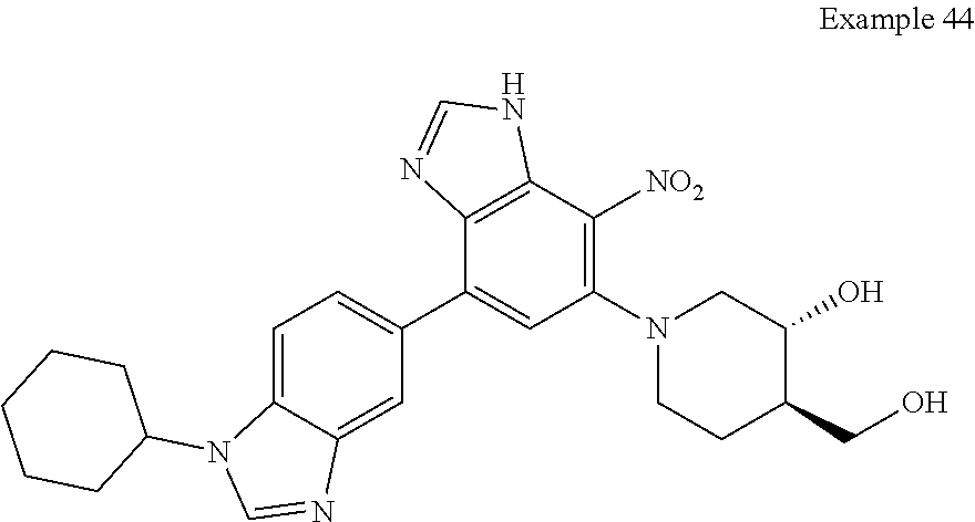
C12=C(C(C3=CC=C4C(=C3)N=CN4C3CCCCC3)=CC(N3CCC(CO)C(O)C3)=C1[NO2])N=CN2
